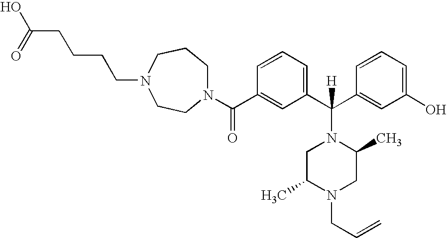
C(CCCCN1CCCN(C(C2=CC(C(C3=CC(O)=CC=C3)(N3CC(C)N(CC=C)CC3C)[H])=CC=C2)=O)CC1)(=O)O
